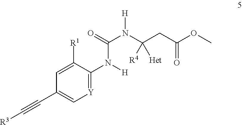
[R3]C#CC1=C[Y]=C(N([H])C(N(C([R4])([Het])CC(OC)=O)[H])=O)C([R1])=C1
